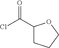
ClC(C1CCCO1)=O
